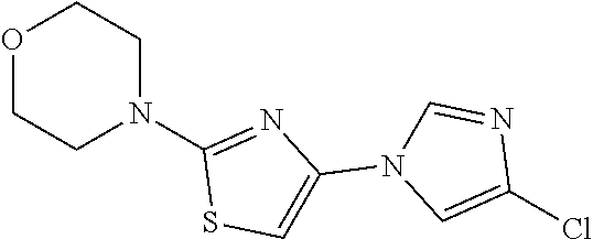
O1CCN(C2=NC(N3C=C(Cl)N=C3)=CS2)CC1
